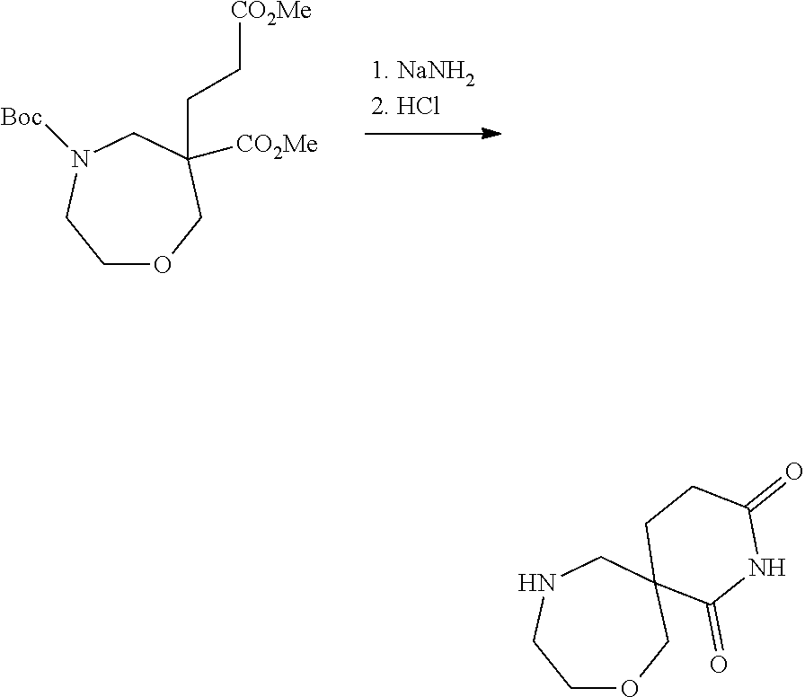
C1OCC([CO2Me])(CC[CO2Me])CN([Boc])C1.C1OCC2(CNC1)C(=O)NC(=O)CC2
